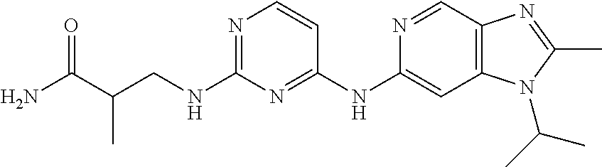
C1(NCC(C(N)=O)C)=NC=CC(NC2=CC3=C(C=N2)N=C(C)N3C(C)C)=N1
